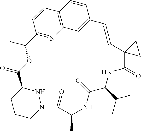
N12C(=O)C(C)NC(=O)C(C(C)C)NC(=O)C3(C=CC4=CC5=C(C=CC(=N5)C(C)OC(=O)C(N1)CCC2)C=C4)CC3
